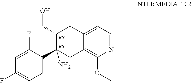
C1=C(F)C(C2(N)C(CO)CC3=CC=NC(OC)=C3C2)=CC=C1F
